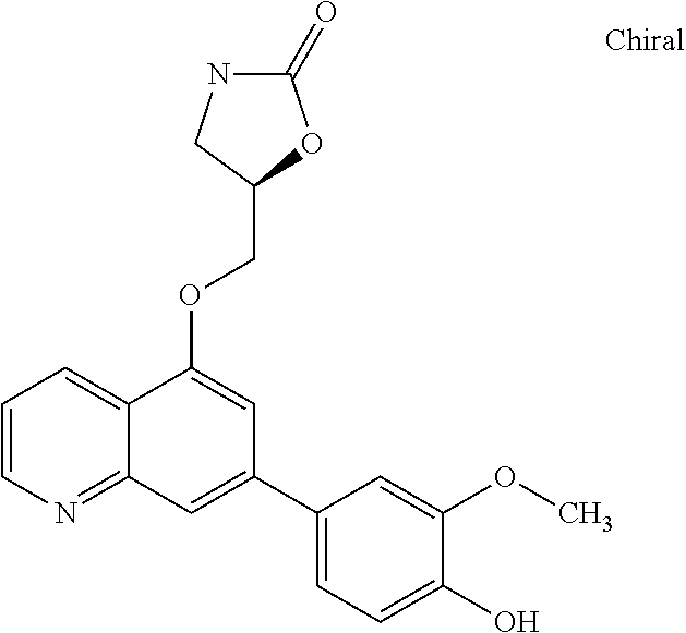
C1=CN=C2C(=C1)C(OCC1OC(=O)NC1)=CC(C1=CC=C(O)C(OC)=C1)=C2
